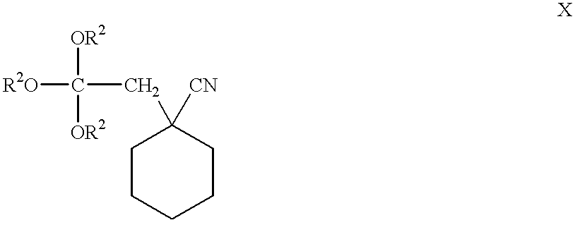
C1CCCCC1(CC([OR2])([R2O])[OR2])[CN]
